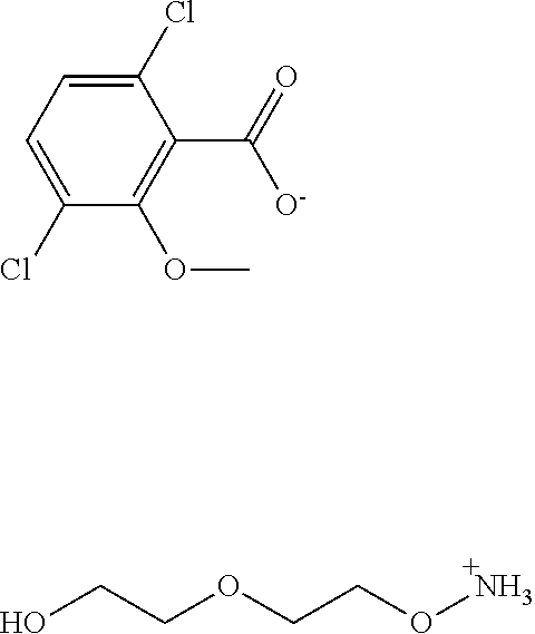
C1=C(Cl)C(OC)=C(C([O-])=O)C(Cl)=C1.OCCOCCON
